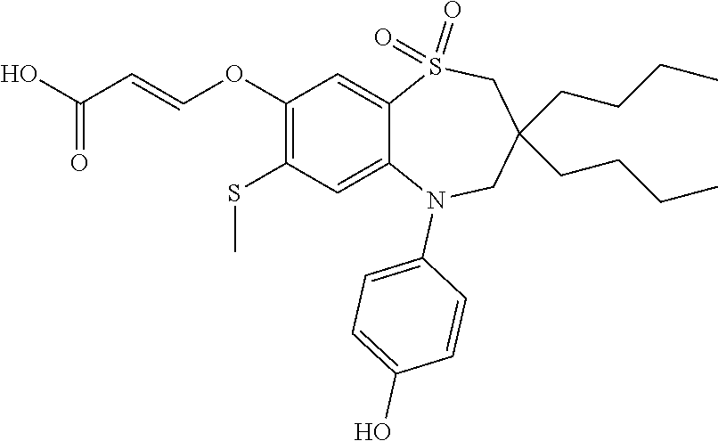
C1(O)=CC=C(N2C3=CC(SC)=C(OC=CC(=O)O)C=C3S(=O)(=O)CC(CCCC)(CCCC)C2)C=C1
